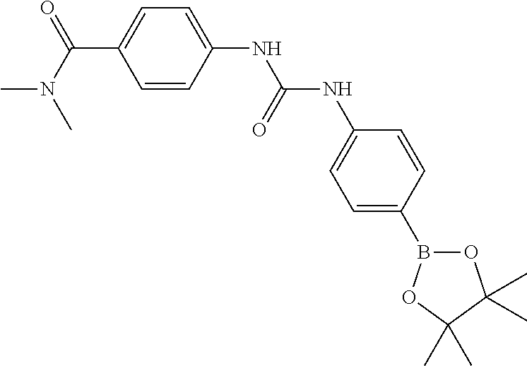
O1B(C2=CC=C(NC(NC3=CC=C(C(N(C)C)=O)C=C3)=O)C=C2)OC(C)(C)C1(C)C
